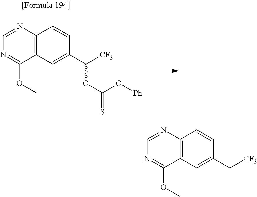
C12=C(N=CN=C1OC)C=CC(C([CF3])OC(=S)O[Ph])=C2.C12=C(N=CN=C1OC)C=CC(C[CF3])=C2
